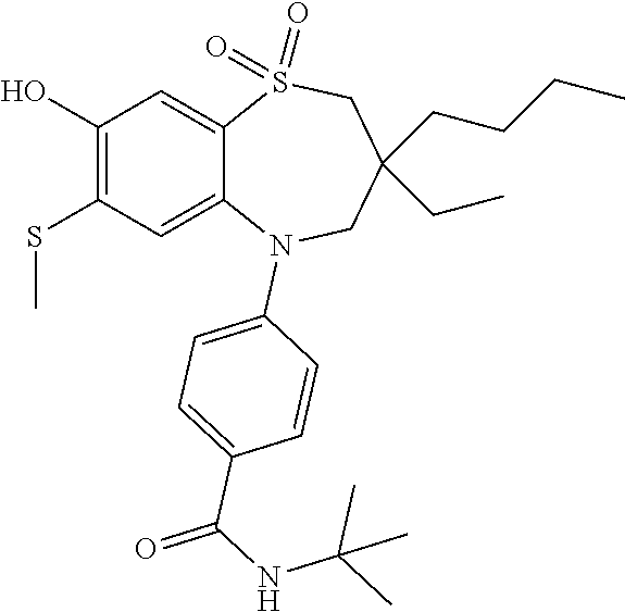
OC1=C(SC)C=C2C(=C1)S(=O)(=O)CC(CC)(CCCC)CN2C1=CC=C(C(NC(C)(C)C)=O)C=C1
